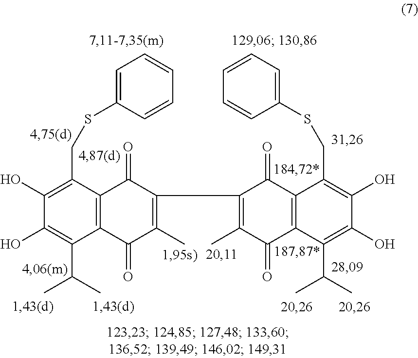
C1(O)=C(C(C)C)C2=C(C(CSC3=CC=CC=C3)=C1O)C(=O)C(C1=C(C)C(=O)C3=C(C1=O)C(CSC1=CC=CC=C1)=C(O)C(O)=C3C(C)C)=C(C)C2=O
